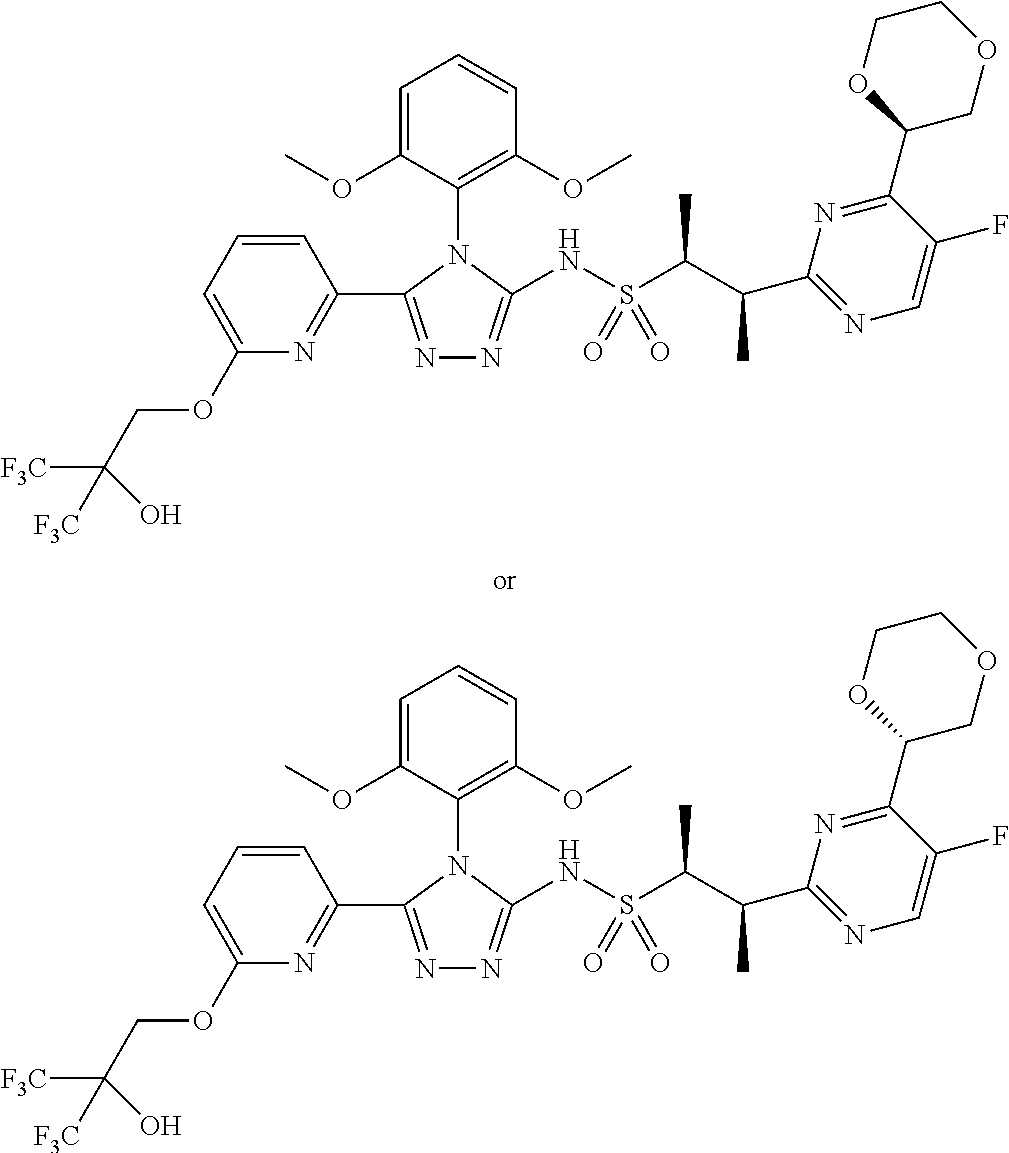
N1=C(C2=NC(OCC([F3C])(O)[F3C])=CC=C2)N(C2=C(OC)C=CC=C2OC)C(NS(C(C)C(C)C2=NC=C(F)C(C3OCCOC3)=N2)(=O)=O)=N1.N1=C(C2=NC(OCC([F3C])(O)[F3C])=CC=C2)N(C2=C(OC)C=CC=C2OC)C(NS(C(C)C(C)C2=NC=C(F)C(C3OCCOC3)=N2)(=O)=O)=N1
